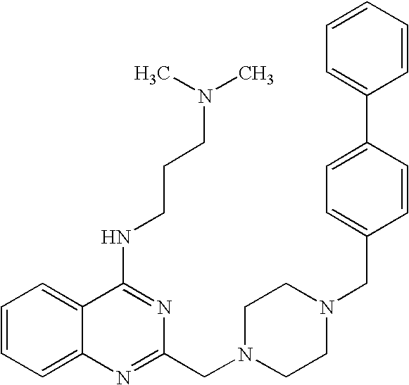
C1=CC=C2C(=C1)C(NCCCN(C)C)=NC(CN1CCN(CC3=CC=C(C4=CC=CC=C4)C=C3)CC1)=N2
